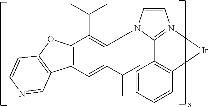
C12=C(OC3=C1C=NC=C3)C(C(C)C)=C(N1C=CN3=C1C1=C(C=CC=C1)[Ir]3)C(C(C)C)=C2
